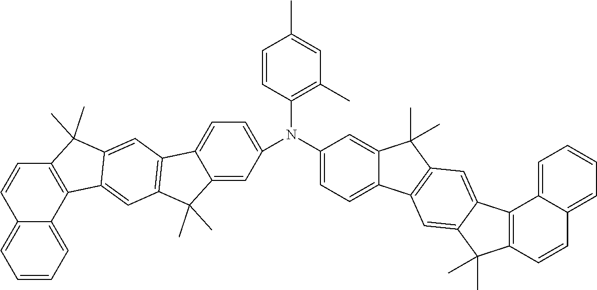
N(C1=CC=C2C(=C1)C(C)(C)C1=C2C=C2C(=C1)C1=C(C2(C)C)C=CC2=CC=CC=C12)(C1=C(C)C=C(C)C=C1)C1=CC=C2C(=C1)C(C)(C)C1=C2C=C2C(=C1)C1=C(C2(C)C)C=CC2=CC=CC=C12
